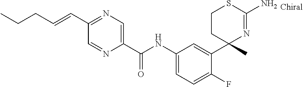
C1(NC(C2=CN=C(C=CCCC)C=N2)=O)=CC=C(F)C(C2(C)N=C(N)SCC2)=C1
